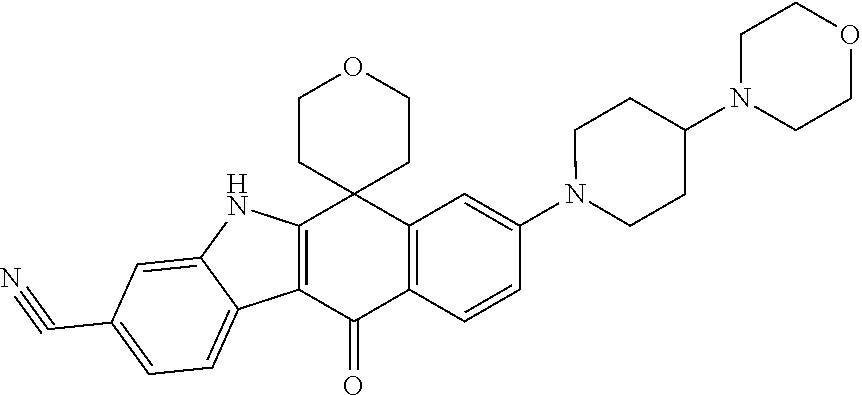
C12=C(C=CC(N3CCC(N4CCOCC4)CC3)=C1)C(=O)C1=C(C23CCOCC3)NC2=CC(C#N)=CC=C12
